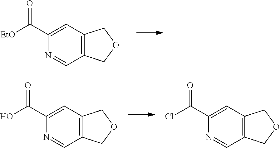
C12=C(C=C(C([EtO])=O)N=C1)COC2.C12=C(C=C(C(O)=O)N=C1)COC2.C12=C(C=C(C(Cl)=O)N=C1)COC2
